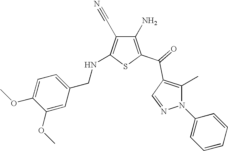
C1(N)=C(C(=O)C2=C(C)N(C3=CC=CC=C3)N=C2)SC(NCC2=CC=C(OC)C(OC)=C2)=C1C#N
